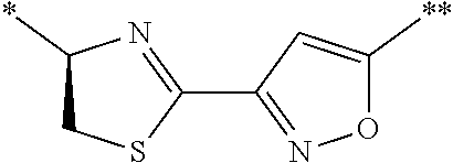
C1(C2=NC(*)CS2)=NOC([**])=C1
